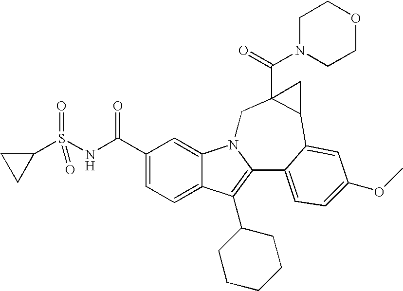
C1(C(NS(C2CC2)(=O)=O)=O)=CC=C2C(=C1)N1C(=C2C2CCCCC2)C2=CC=C(OC)C=C2C2C(C(N3CCOCC3)=O)(C1)C2
